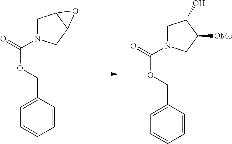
C1=CC=CC(COC(=O)N2CC3C(C2)O3)=C1.C1=CC=CC(COC(=O)N2CC(O)C([OMe])C2)=C1
